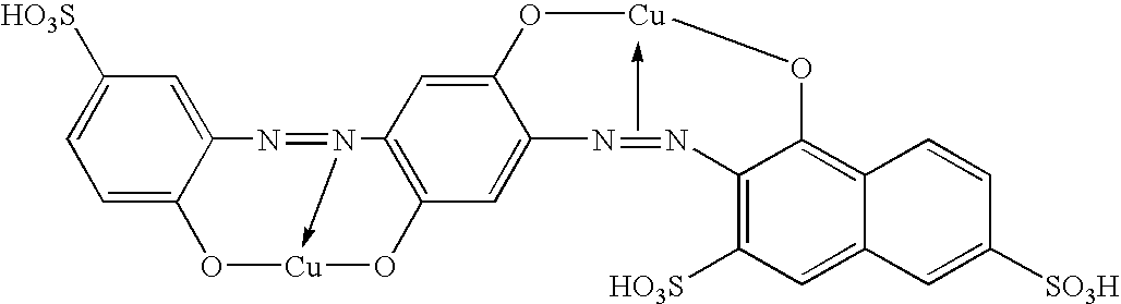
C1=C2C(=CC([HO3S])=C1)N=N1->[Cu](O2)OC2=C1C=C1C(=C2)N=NC2=C([HO3S])C=C3C(=C2O[Cu]O1)C=CC([SO3H])=C3
